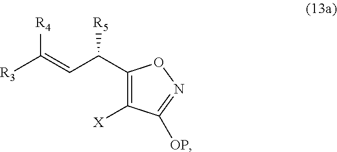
C(=C([R3])[R4])C(C1=C([X])C([OP])=NO1)[R5]
